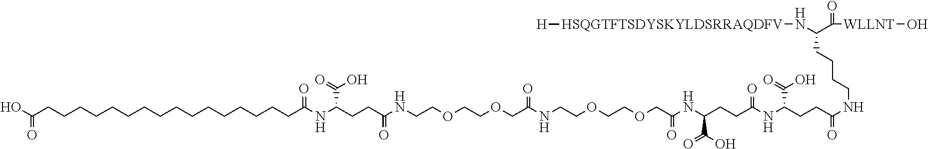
C(CCCC(N[HSQGTFTSDYSKYLDSRRAQDFV][H])C(=O)[WLLNT]O)NC(CCC(NC(CCC(NC(COCCOCCNC(COCCOCCNC(CCC(NC(CCCCCCCCCCCCCCCCC(O)=O)=O)C(O)=O)=O)=O)=O)C(O)=O)=O)C(O)=O)=O
